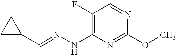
C1(F)=C(NN=CC2CC2)N=C(OC)N=C1
